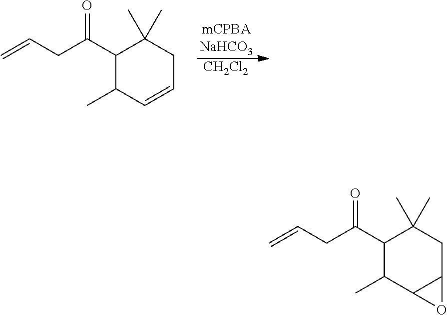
[CH2Cl2].C1(C(CC=C)=O)C(C)C=CCC1(C)C.C1(C(CC=C)=O)C(C)C2C(CC1(C)C)O2
